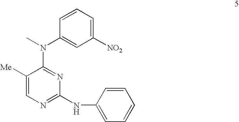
C1=CC=C([NO2])C=C1N(C)C1=NC(NC2=CC=CC=C2)=NC=C1[Me]
